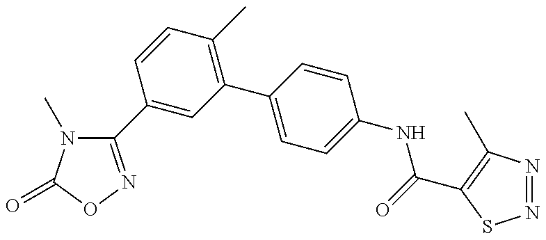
C1(C2=CC(C3=CC=C(NC(=O)C4=C(C)N=NS4)C=C3)=C(C)C=C2)=NOC(=O)N1C
